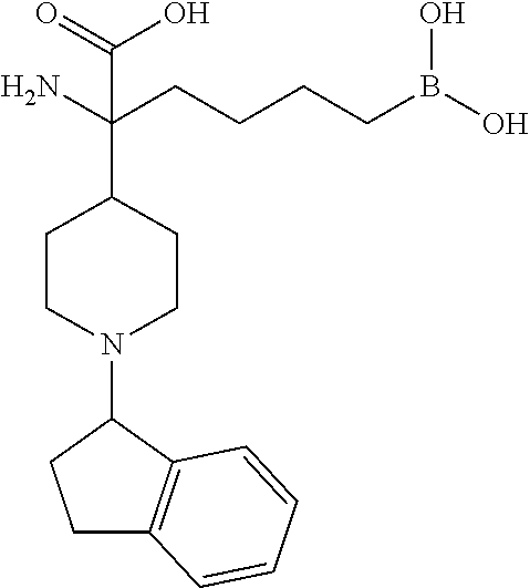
C1(N2CCC(C(CCCCB(O)O)(N)C(=O)O)CC2)CCC2=C1C=CC=C2
